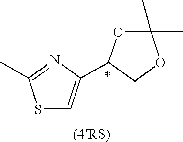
S1C=C(C2OC(C)(C)OC2)N=C1C
